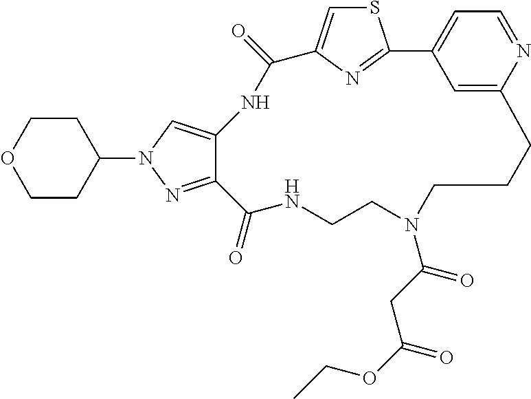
S1C=C2N=C1C1=CC=NC(=C1)CCCN(C(CC(OCC)=O)=O)CCNC(=O)C1=NN(C3CCOCC3)C=C1NC2=O
